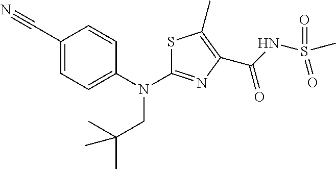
C1(C#N)=CC=C(N(CC(C)(C)C)C2=NC(C(=O)NS(C)(=O)=O)=C(C)S2)C=C1
